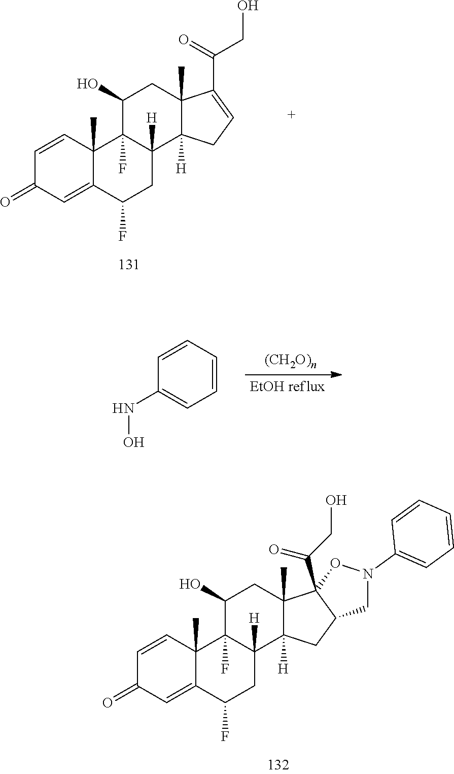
C1=CC2(C)C(=CC1=O)C(F)CC1([H])C2(F)C(O)CC2(C)C1([H])CC=C2C(=O)CO.C1(NO)=CC=CC=C1.C1=CC2(C)C(=CC1=O)C(F)CC1([H])C2(F)C(O)CC2(C)C1([H])CC1C2(C(=O)CO)ON(C2=CC=CC=C2)C1
